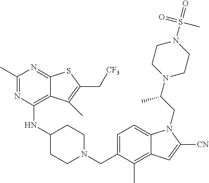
C1=C(CN2CCC(NC3=C4C(=NC(C)=N3)SC(C[CF3])=C4C)CC2)C(C)=C2C(=C1)N(CC(C)N1CCN(S(C)(=O)=O)CC1)C([CN])=C2
